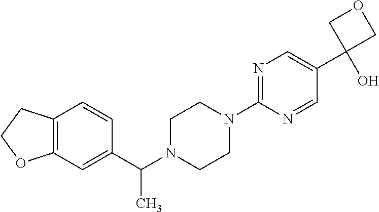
C12=C(C=CC(C(N3CCN(C4=NC=C(C5(O)COC5)C=N4)CC3)C)=C1)CCO2
